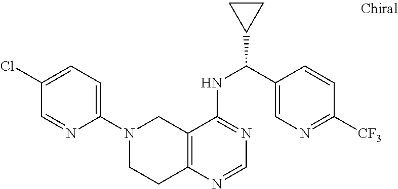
C1=C(Cl)C=NC(N2CCC3=C(C2)C(NC(C2CC2)C2=CN=C([CF3])C=C2)=NC=N3)=C1
